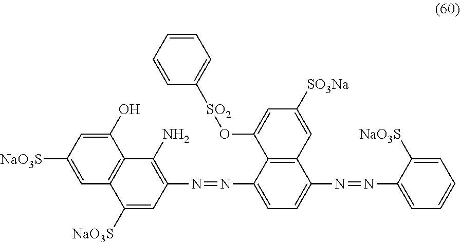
C1(N=NC2=C(N)C3=C(C([NaO3S])=C2)C=C([NaO3S])C=C3O)=CC=C(N=NC2=CC=CC=C2[NaO3S])C2=C1C(O[SO2]C1=CC=CC=C1)=CC([SO3Na])=C2
